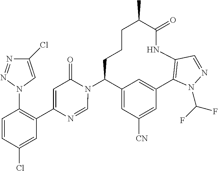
C12=CC([CN])=CC(=C1)C1=C(NC(=O)C(C)CCCC2N2C(=O)C=C(C3=C(N4C=C(Cl)N=N4)C=CC(Cl)=C3)N=C2)C=NN1C(F)F
